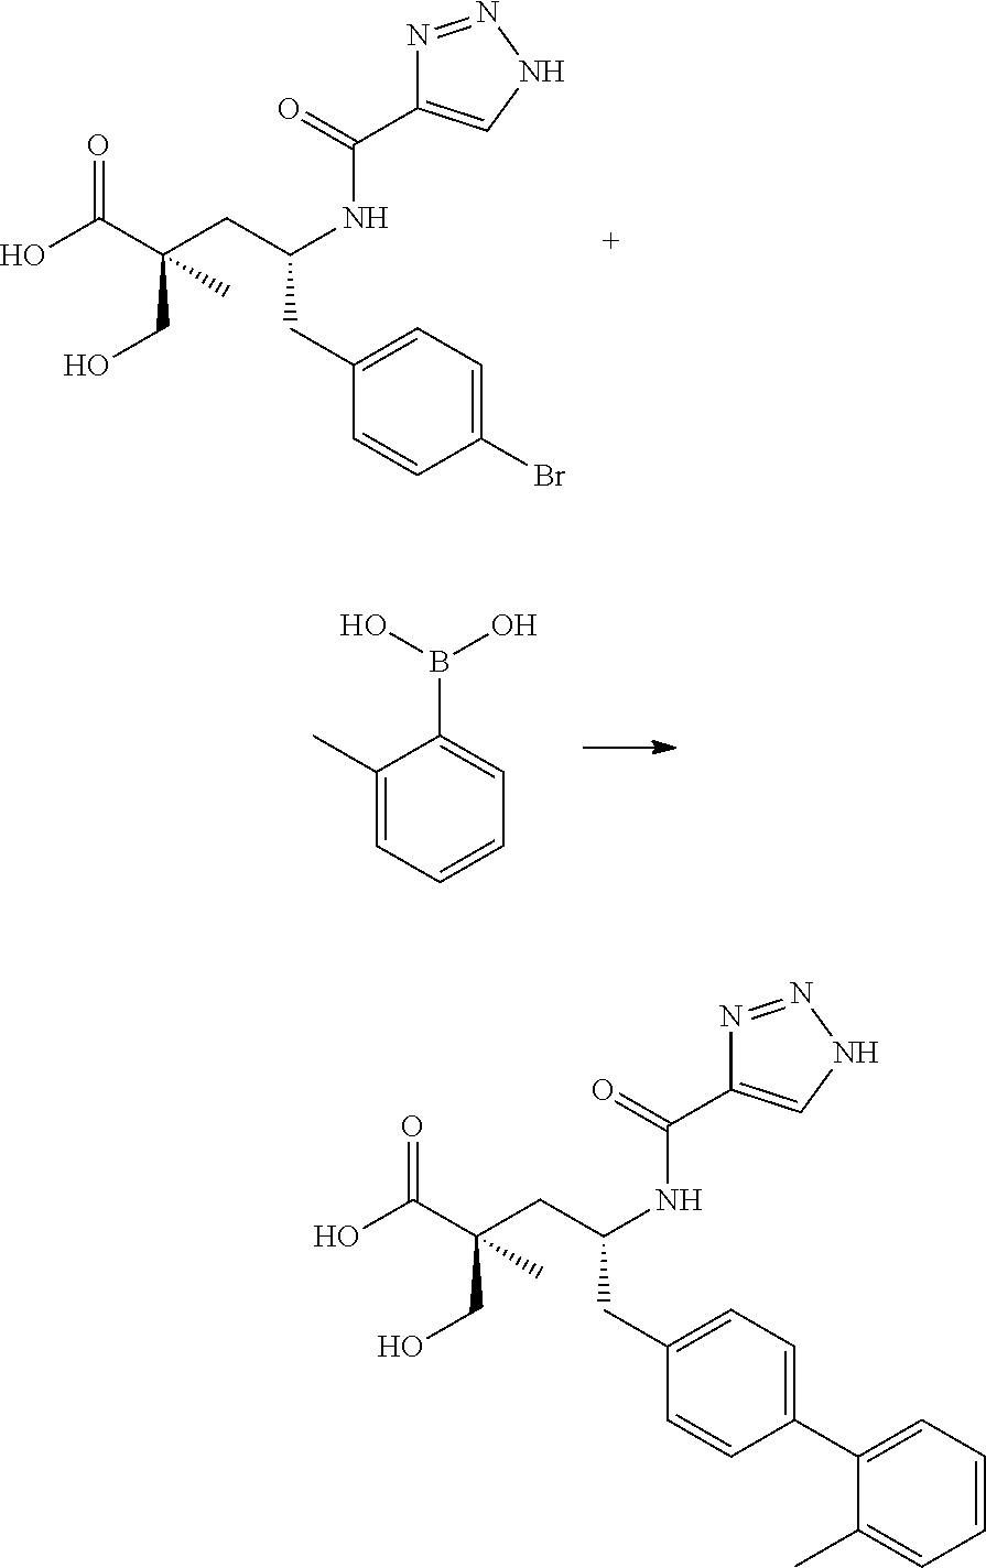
BrC1=CC=C(CC(CC(C(O)=O)(CO)C)NC(C2=CNN=N2)=O)C=C1.C1(C)=CC=CC=C1B(O)O.C1(C)=CC=CC=C1C1=CC=C(CC(CC(C(O)=O)(CO)C)NC(C2=CNN=N2)=O)C=C1
